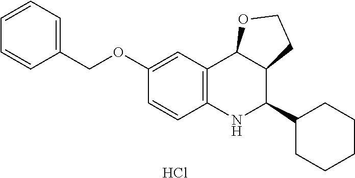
Cl.C12=C(NC(C3CCCCC3)C3C1OCC3)C=CC(OCC1=CC=CC=C1)=C2
